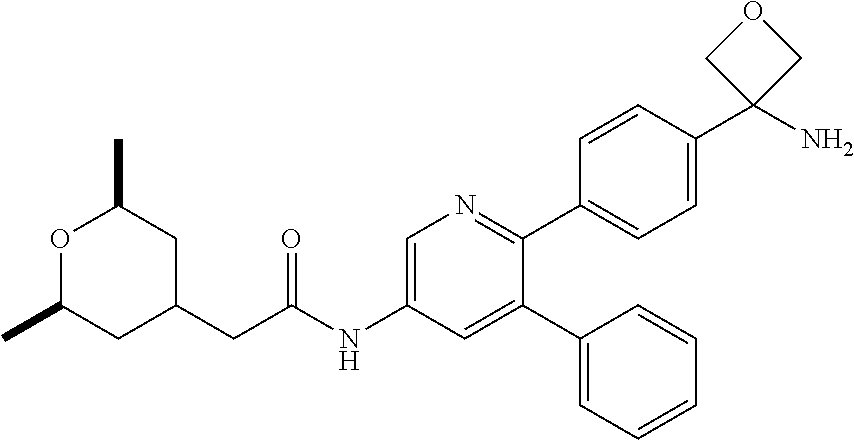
C1(C2=CC(NC(CC3CC(C)OC(C)C3)=O)=CN=C2C2=CC=C(C3(N)COC3)C=C2)=CC=CC=C1
